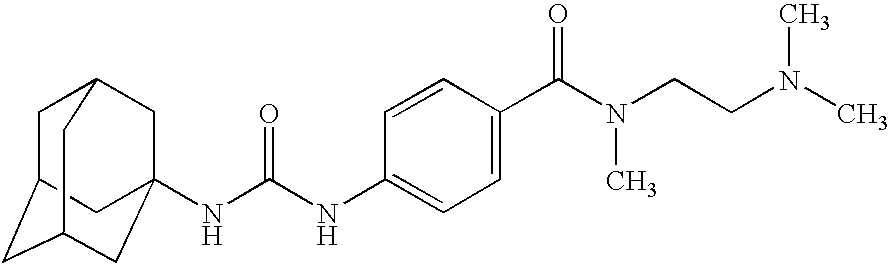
N(C(NC1=CC=C(C(N(CCN(C)C)C)=O)C=C1)=O)C12CC3CC(CC(C1)C3)C2
